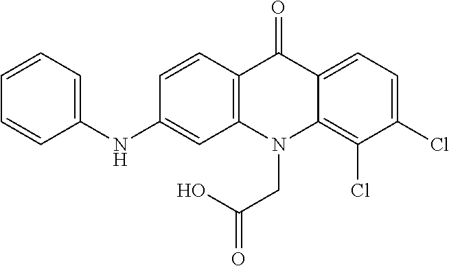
C12=C(N(CC(O)=O)C3=C(Cl)C(Cl)=CC=C3C1=O)C=C(NC1=CC=CC=C1)C=C2
